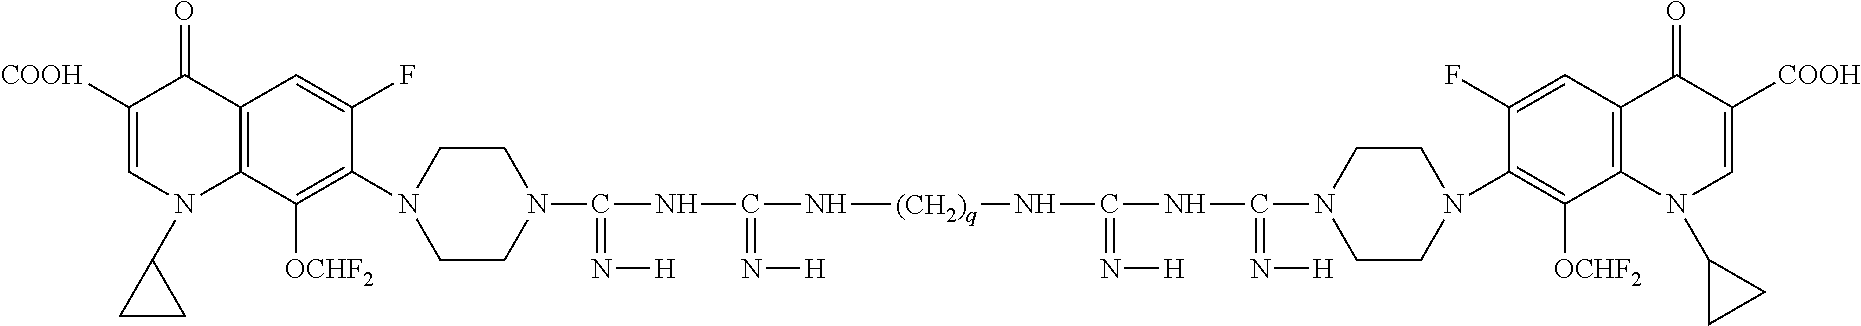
C12=C(C([OCHF2])=C(N3CCN(C(NC(N[(CH2)q]NC(NC(=N[H])N4CCN(C5=C([OCHF2])C6=C(C=C5F)C(=O)C([COOH])=CN6C5CC5)CC4)=N[H])=N[H])=N[H])CC3)C(F)=C1)N(C1CC1)C=C([COOH])C2=O
